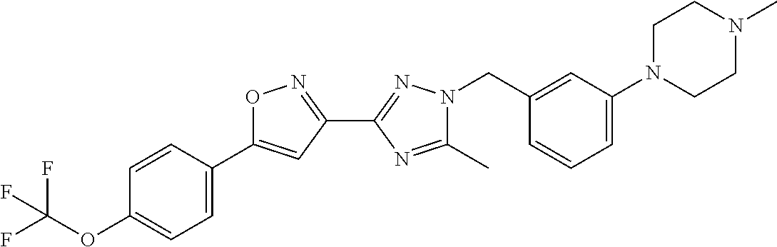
C1(C)=NC(C2=NOC(C3=CC=C(OC(F)(F)F)C=C3)=C2)=NN1CC1=CC(N2CCN(C)CC2)=CC=C1
